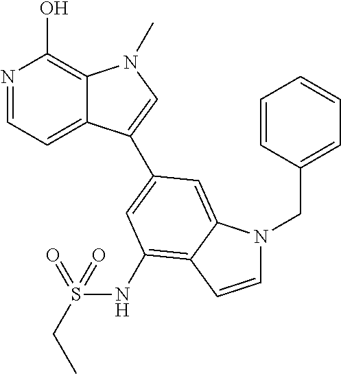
N1=CC=C2C(=C1O)N(C)C=C2C1=CC(NS(CC)(=O)=O)=C2C(=C1)N(CC1=CC=CC=C1)C=C2
